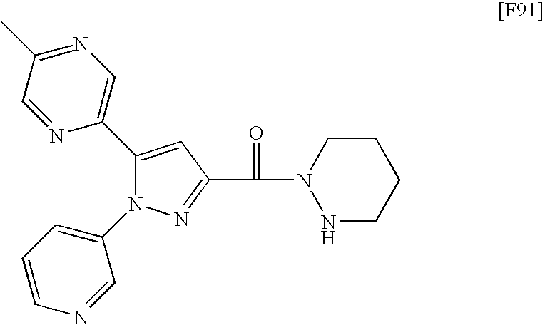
N1=C(C(=O)N2NCCCC2)C=C(C2=CN=C(C)C=N2)N1C1=CC=CN=C1
